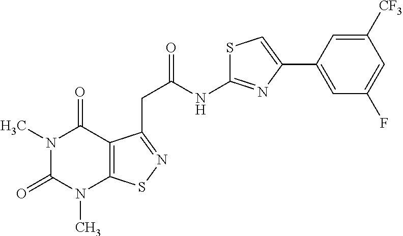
N1(C)C(=O)N(C)C2=C(C1=O)C(CC(NC1=NC(C3=CC(F)=CC([CF3])=C3)=CS1)=O)=NS2
